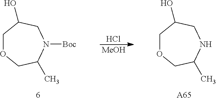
C1OCC(C)N([Boc])CC1O.[MeOH].Cl.C1OCC(C)NCC1O.[A65]
